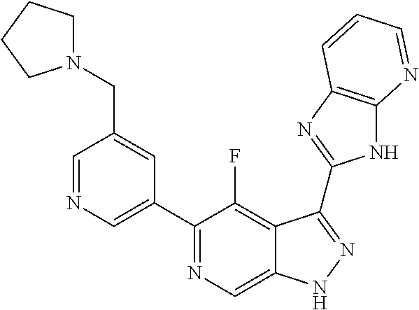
C1=NC=C(C2=NC=C3C(=C2F)C(C2=NC4=C(N2)N=CC=C4)=NN3)C=C1CN1CCCC1
